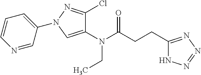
C1(N(C(CCC2=NN=NN2)=O)CC)=CN(C2=CC=CN=C2)N=C1Cl
